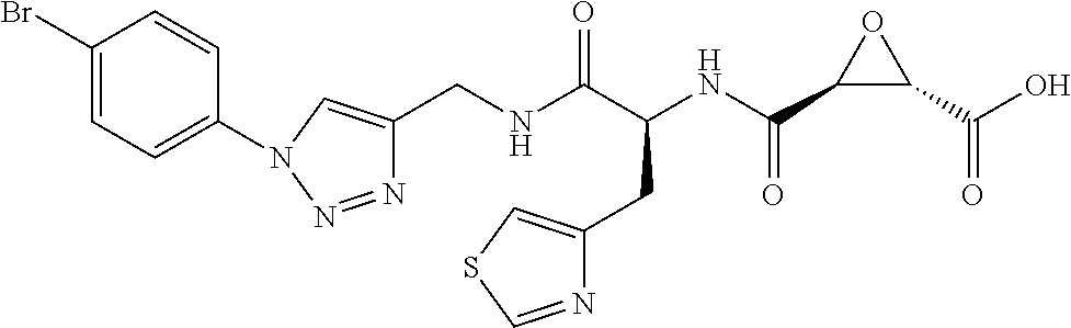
C(NC(C(NC(C1C(C(O)=O)O1)=O)CC1=CSC=N1)=O)C1=CN(C2=CC=C(Br)C=C2)N=N1
